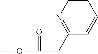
COC(=O)CC1=NC=CC=C1
